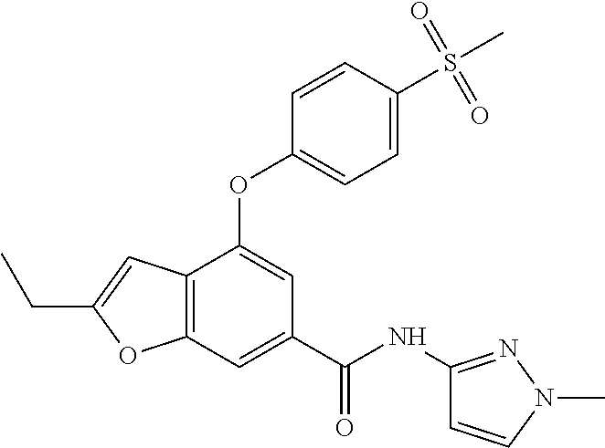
C12=C(C=C(C(NC3=NN(C)C=C3)=O)C=C1OC1=CC=C(S(C)(=O)=O)C=C1)OC(CC)=C2
